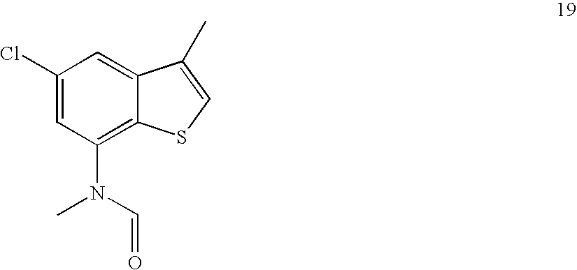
C1(Cl)=CC(N(C=O)C)=C2C(=C1)C(C)=CS2
